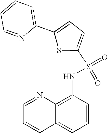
C1=NC2=C(NS(=O)(=O)C3=CC=C(C4=CC=CC=N4)S3)C=CC=C2C=C1
